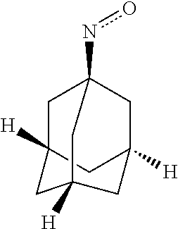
C1C2([H])CC3([H])CC1(no)CC([H])(C2)C3
